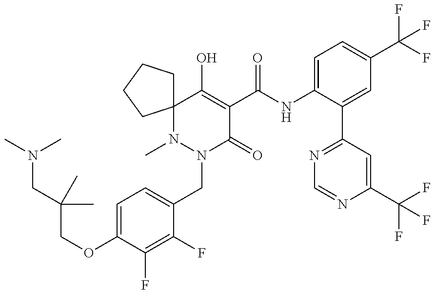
C1(OCC(CN(C)C)(C)C)=CC=C(CN2C(=O)C(C(=O)NC3=CC=C(C(F)(F)F)C=C3C3=NC=NC(C(F)(F)F)=C3)=C(O)C3(N2C)CCCC3)C(F)=C1F
